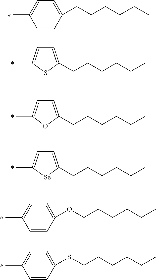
C1=CC(CCCCCC)=CC=C1C.CC1=CC=C(CCCCCC)S1.CC1=CC=C(CCCCCC)O1.CC1=CC=C(CCCCCC)[Se]1.C1=CC(OCCCCCC)=CC=C1C.C1=CC(SCCCCCC)=CC=C1C
